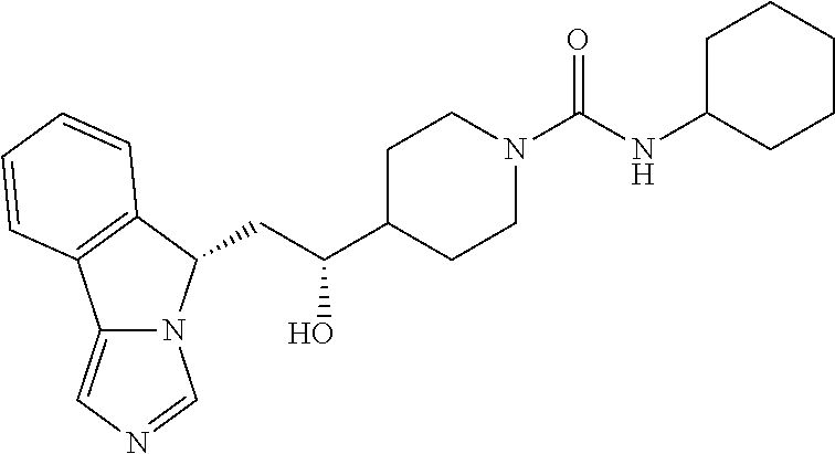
N12C(=CN=C1)C1=C(C2CC(C2CCN(C(NC3CCCCC3)=O)CC2)O)C=CC=C1
